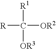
[R]C([R1])([OR2])[OR3]
